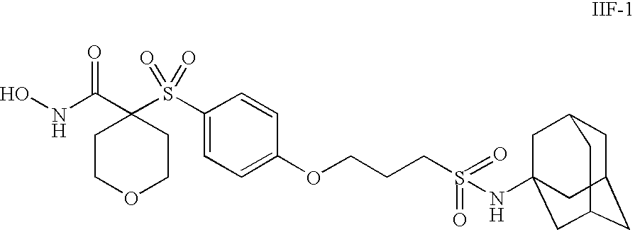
ONC(C1(S(C2=CC=C(OCCCS(NC34CC5CC(CC(C3)C5)C4)(=O)=O)C=C2)(=O)=O)CCOCC1)=O
